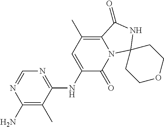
N1=C(NC2=CC(C)=C3N(C2=O)C2(NC3=O)CCOCC2)C(C)=C(N)N=C1
